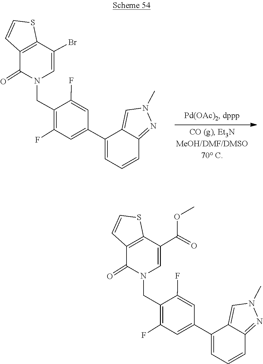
C1(F)=C(CN2C(=O)C3=C(SC=C3)C(Br)=C2)C(F)=CC(C2=CC=CC3=NN(C)C=C23)=C1.C12=NN(C)C=C1C(C1=CC(F)=C(CN3C=C(C(OC)=O)C4=C(C3=O)C=CS4)C(F)=C1)=CC=C2
